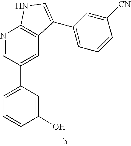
C1(O)=CC(C2=CC3=C(N=C2)NC=C3C2=CC=CC([CN])=C2)=CC=C1
